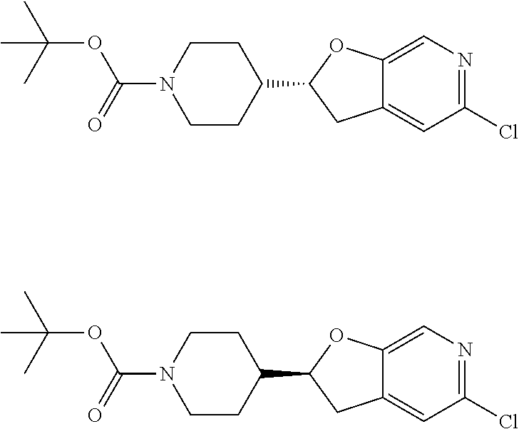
C1CN(C(=O)OC(C)(C)C)CCC1C1CC2=CC(Cl)=NC=C2O1.C1CN(C(=O)OC(C)(C)C)CCC1C1CC2=CC(Cl)=NC=C2O1
